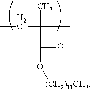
CCC(C)(C)C(O[(CH2)11CH3])=O
